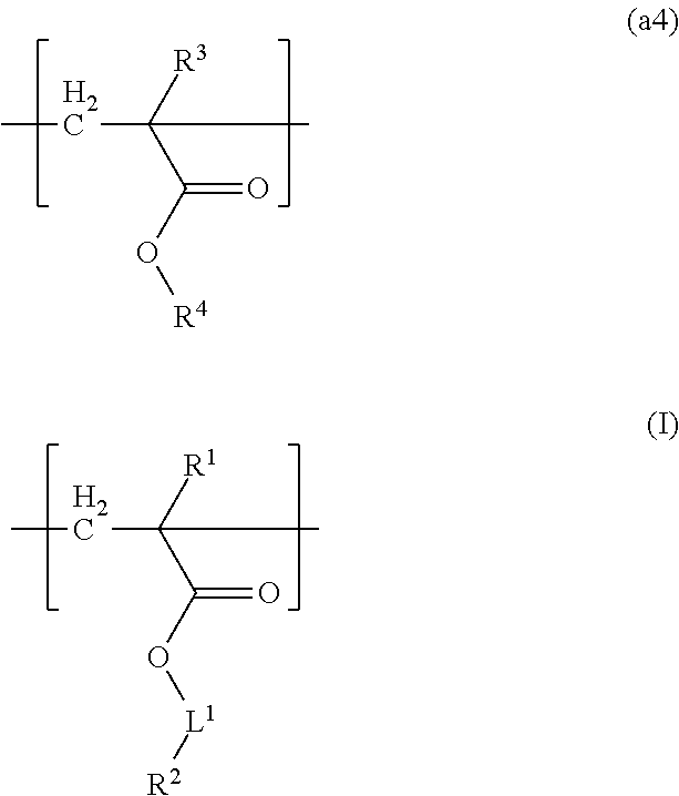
CCC(C(O[R4])=O)([R3])C.CCC(C(O[L1][R2])=O)([R1])C
